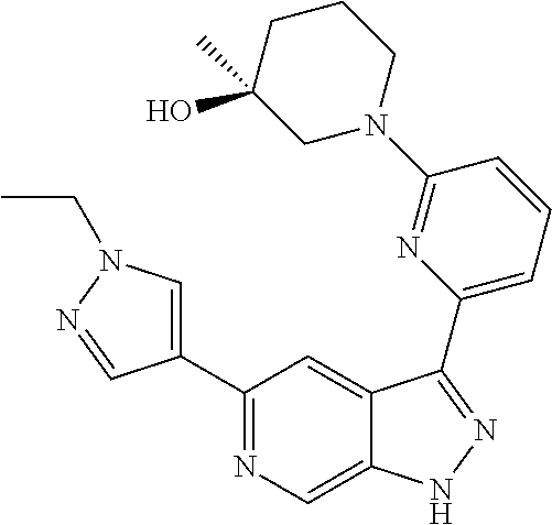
C1(C2=CN(CC)N=C2)=NC=C2C(=C1)C(C1=CC=CC(N3CCCC(O)(C)C3)=N1)=NN2
